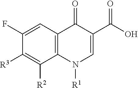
C1(F)=CC2=C(C([R2])=C1[R3])N([R1])C=C(C(O)=O)C2=O
